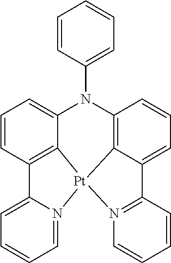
C1=CC2=C3C(=C1)N(C1=CC=CC=C1)C1=C4C(=CC=C1)C1=N([Pt]34N3=CC=CC=C23)C=CC=C1
